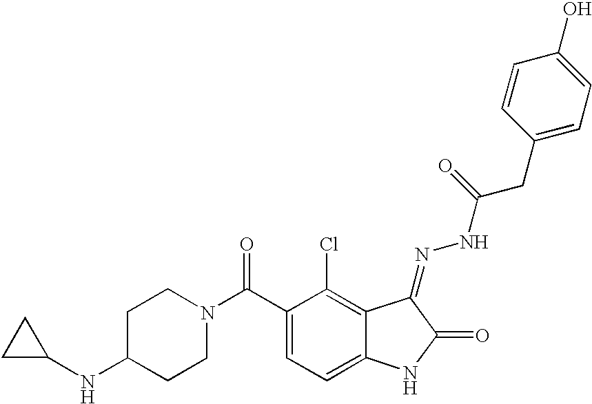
C1(C(N2CCC(NC3CC3)CC2)=O)=CC=C2C(=C1Cl)C(=NNC(CC1=CC=C(O)C=C1)=O)C(=O)N2
